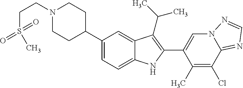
C1(C2CCN(CCS(C)(=O)=O)CC2)=CC=C2C(=C1)C(C(C)C)=C(C1=CN3C(=NC=N3)C(Cl)=C1C)N2
